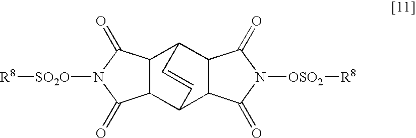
C12C(C3C4C(C1C=C3)C(=O)N([OSO2][R8])C4=O)C(=O)N([SO2O][R8])C2=O
